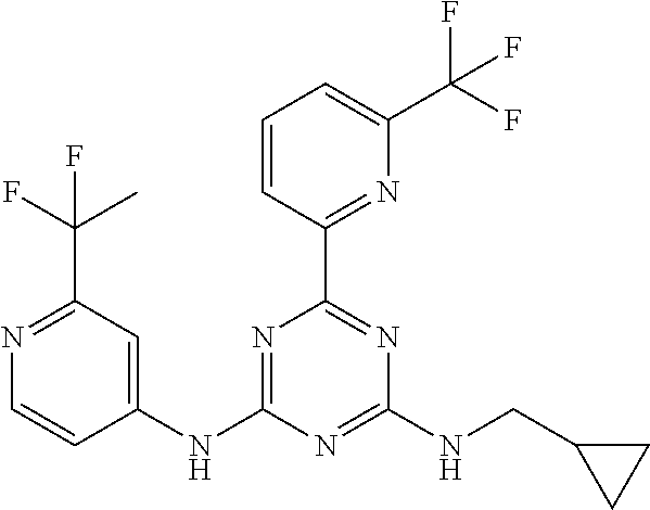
N1=C(NC2=CC(C(F)(C)F)=NC=C2)N=C(NCC2CC2)N=C1C1=NC(C(F)(F)F)=CC=C1
